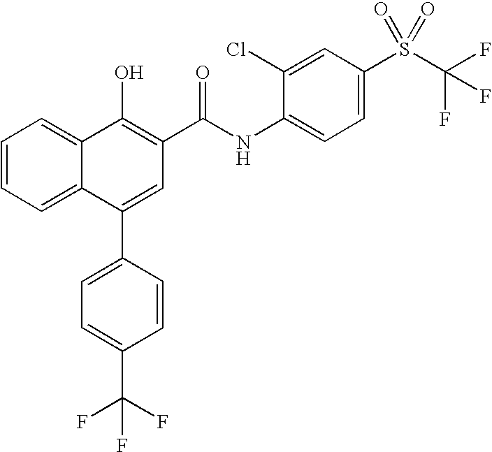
C12=CC=CC=C1C(C1=CC=C(C(F)(F)F)C=C1)=CC(C(NC1=CC=C(S(C(F)(F)F)(=O)=O)C=C1Cl)=O)=C2O
